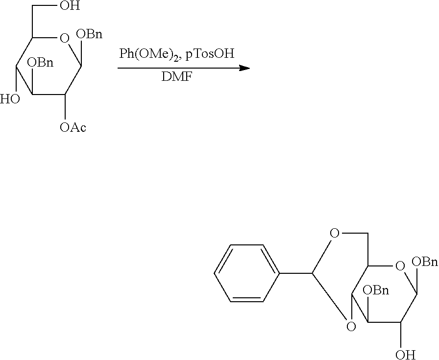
C1([OBn])C([OAc])C([OBn])OC(CO)C1O.[DMF].C1([OBn])C(O)C([OBn])OC2C1OC(C1=CC=CC=C1)OC2
